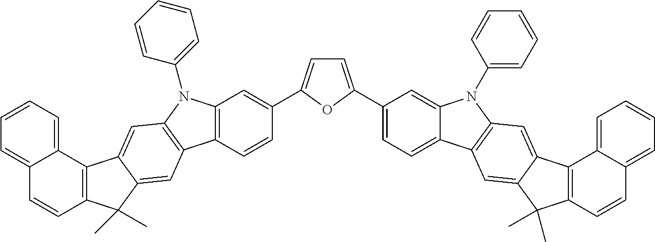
C12=C(C=CC(C3=CC=C(C4=CC=C5C(=C4)N(C4=CC=CC=C4)C4=C5C=C5C(=C4)C4=C(C5(C)C)C=CC5=CC=CC=C45)O3)=C1)C1=C(N2C2=CC=CC=C2)C=C2C(=C1)C(C)(C)C1=C2C2=CC=CC=C2C=C1
